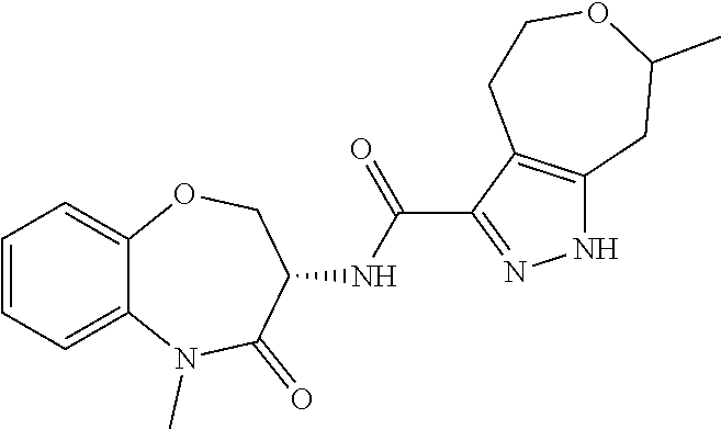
C1=CC=C2C(=C1)OCC(NC(=O)C1=NNC3=C1CCOC(C)C3)C(=O)N2C
